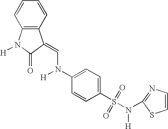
C12=C(C=CC=C1)C(=CN(C1=CC=C(S(N([H])C3=NC=CS3)(=O)=O)C=C1)[H])C(=O)N2[H]
